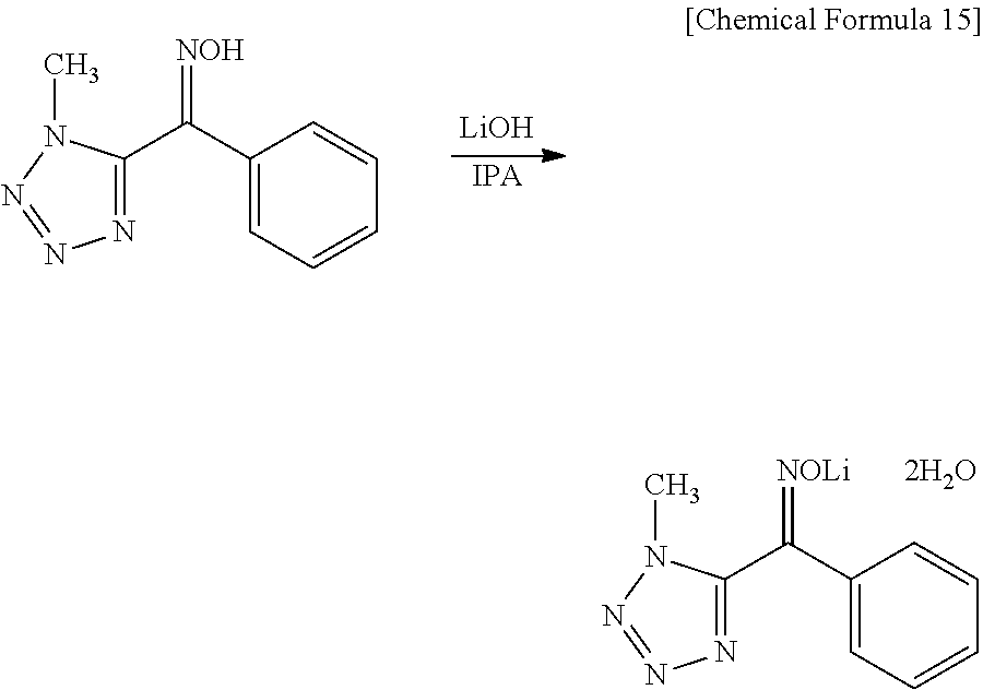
[LiOH].C1(C(C2=NN=NN2C)=[NOH])=CC=CC=C1.[IPA].C1(C(C2=NN=NN2C)=[NOLi])=CC=CC=C1.[2H2O]
